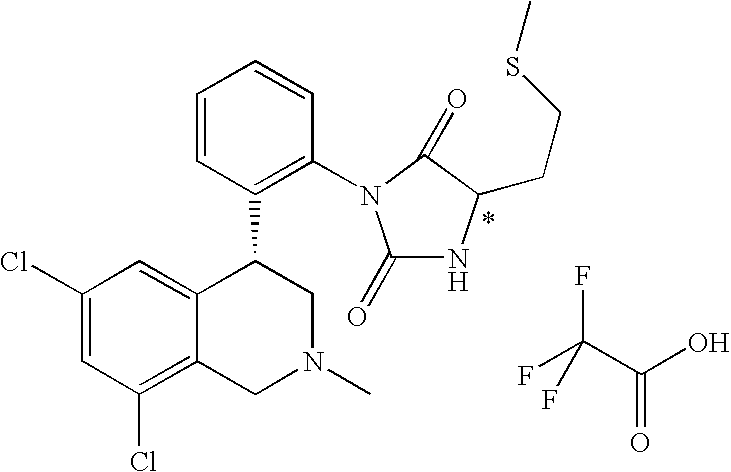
C1(Cl)=CC(Cl)=C2C(=C1)C(C1=C(N3C(=O)NC(CCSC)C3=O)C=CC=C1)CN(C)C2.FC(F)(C(=O)O)F
